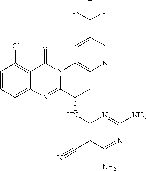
C1=CC=C2C(=C1Cl)C(=O)N(C1=CN=CC(C(F)(F)F)=C1)C(C(C)NC1=C(C#N)C(N)=NC(N)=N1)=N2
